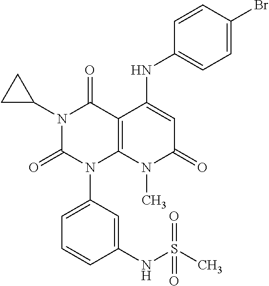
N1(C2CC2)C(=O)N(C2=CC=CC(NS(C)(=O)=O)=C2)C2=C(C1=O)C(NC1=CC=C(Br)C=C1)=CC(=O)N2C
